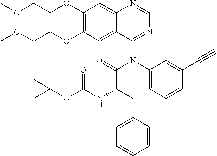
C1(OCCOC)=C(OCCOC)C=C2C(=C1)N=CN=C2N(C1=CC=CC(C#C)=C1)C(=O)C(CC1=CC=CC=C1)NC(OC(C)(C)C)=O
